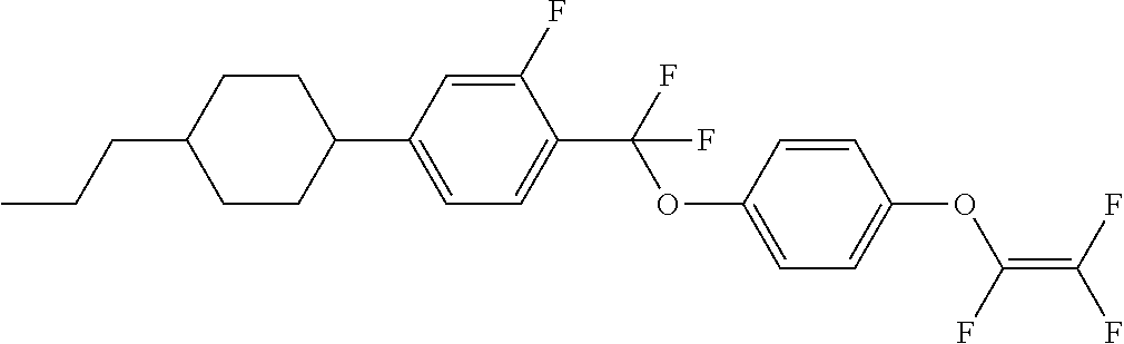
C1CC(C2=CC=C(C(F)(OC3=CC=C(OC(=C(F)F)F)C=C3)F)C(F)=C2)CCC1CCC
